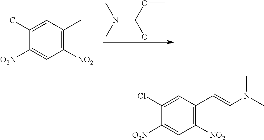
O(C)C(N(C)C)OC.C1([O2N])=CC([NO2])=C(C)C=C1C.C1([O2N])=CC([NO2])=C(C=CN(C)C)C=C1Cl
